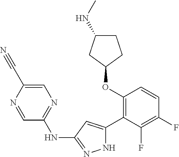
C1(OC2=C(C3=CC(NC4=NC=C(C#N)N=C4)=NN3)C(F)=C(F)C=C2)CCC(NC)C1
